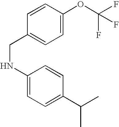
N(C1=CC=C(C(C)C)C=C1)CC1=CC=C(OC(F)(F)F)C=C1
